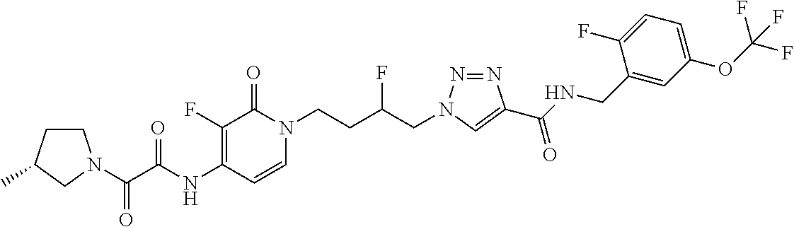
C1(NC(C(=O)N2CCC(C)C2)=O)=C(F)C(=O)N(CCC(CN2N=NC(C(NCC3=CC(OC(F)(F)F)=CC=C3F)=O)=C2)F)C=C1
